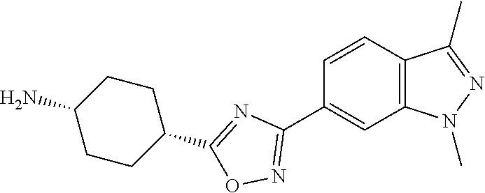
C1=CC2=C(C=C1C1=NOC(C3CCC(N)CC3)=N1)N(C)N=C2C
